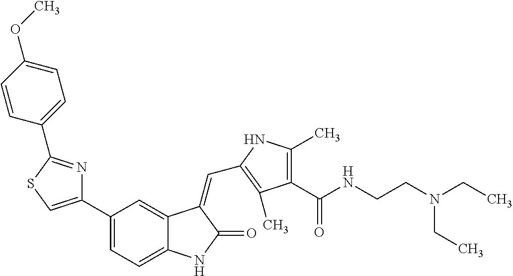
C1(C2=CSC(C3=CC=C(OC)C=C3)=N2)=CC=C2C(=C1)C(=CC1=C(C)C(C(NCCN(CC)CC)=O)=C(C)N1)C(=O)N2
